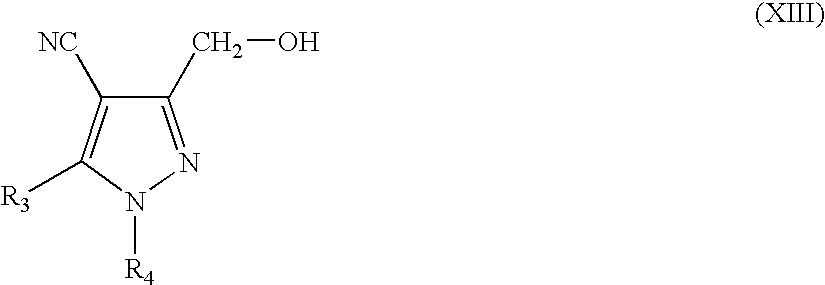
C1(CO)=NN([R4])C([R3])=C1[NC]
